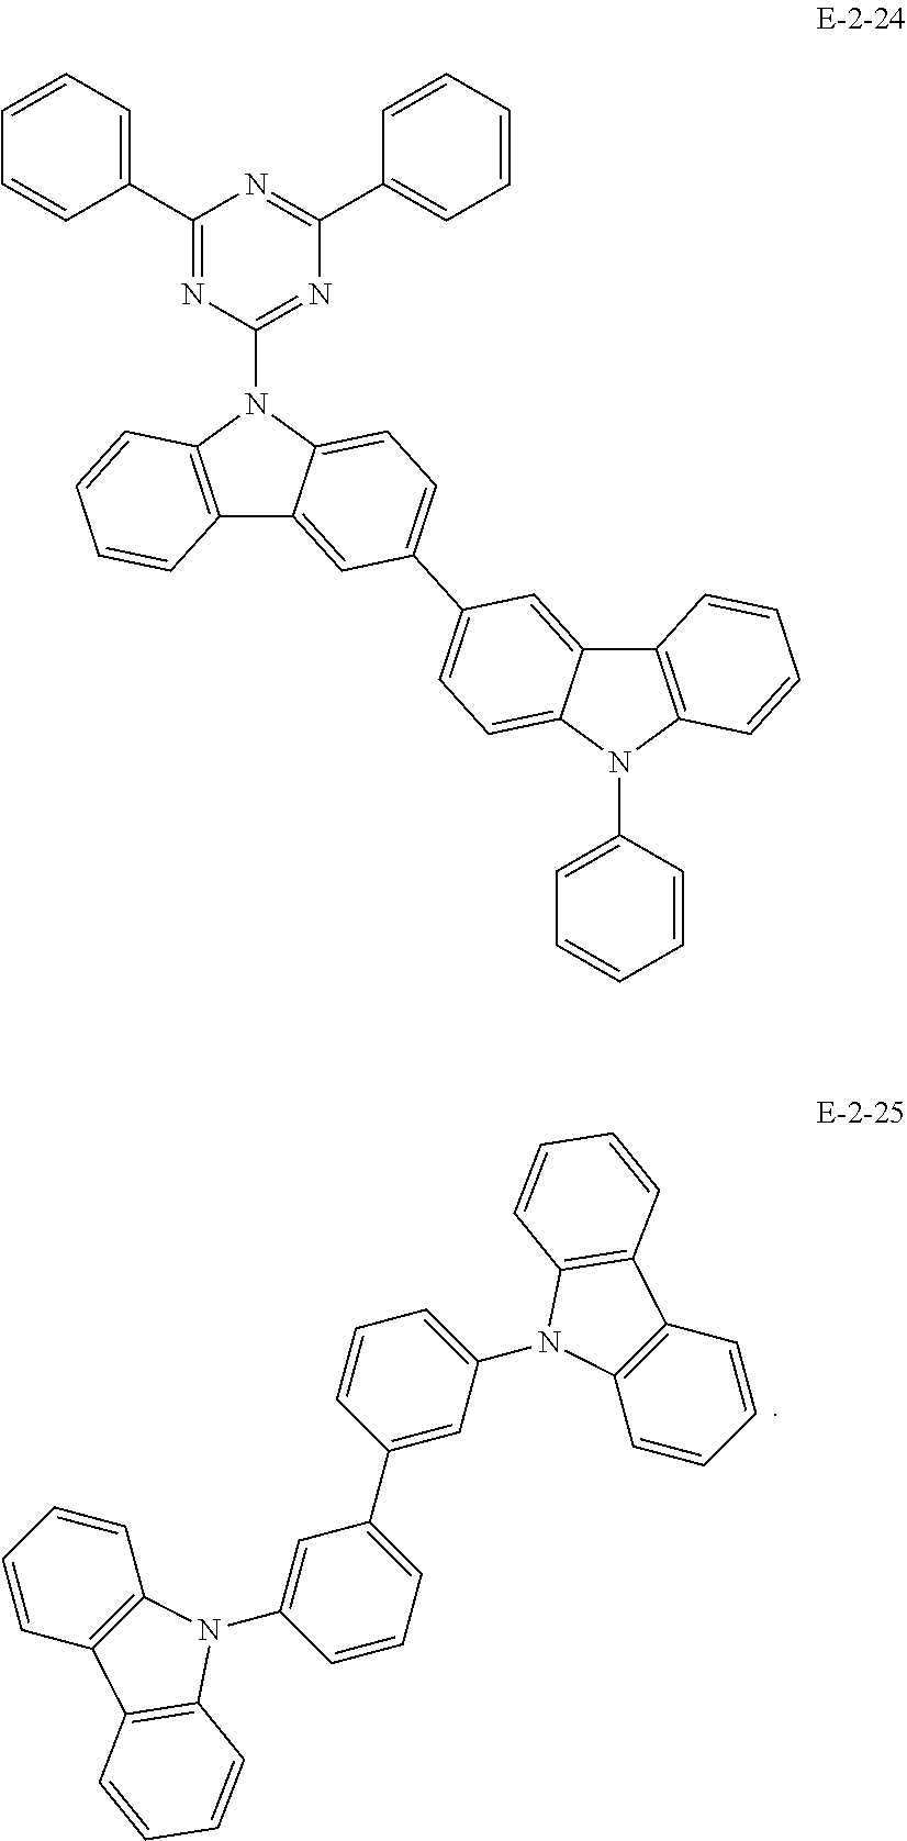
C1=CC=C(C2=CC(N3C4=C(C=CC=C4)C4=C3C=CC=C4)=CC=C2)C=C1N1C2=C(C=CC=C2)C2=C1C=CC=C2.C1(C2=CC=CC=C2)=NC(N2C3=C(C4=CC(C5=CC=C6C(=C5)C5=C(N6C6=CC=CC=C6)C=CC=C5)=CC=C24)C=CC=C3)=NC(C2=CC=CC=C2)=N1
